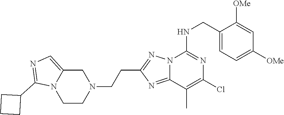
C1(CNC2=NC(Cl)=C(C)C3=NC(CCN4CC5=CN=C(C6CCC6)N5CC4)=NN23)=CC=C([OMe])C=C1[OMe]
